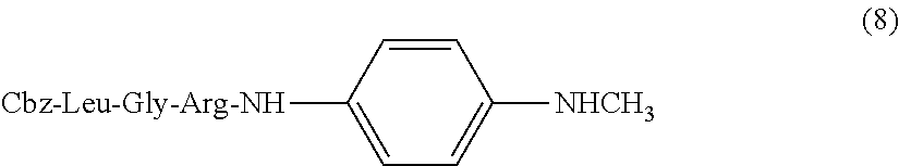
C1=C([Cbz-Leu-Gly-Arg-NH])C=CC([NHCH3])=C1
